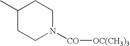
C1(C)CCN([CO][OC(CH3)3])CC1
